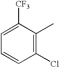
C1=C([CF3])C(C)=C(Cl)C=C1
